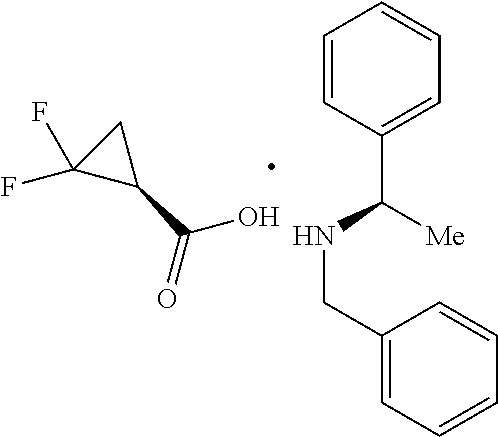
C1(C(=O)O)CC1(F)F.C1=CC(C([Me])NCC2=CC=CC=C2)=CC=C1
